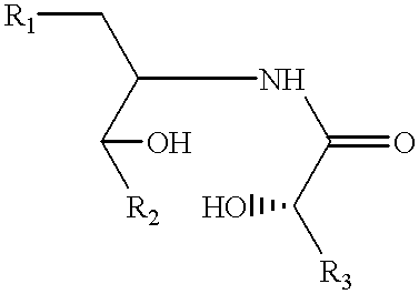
C(NC(C([R3])O)=O)(C([R2])O)C[R1]
